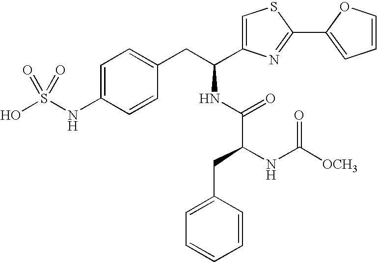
C1=C(NS(O)(=O)=O)C=CC(CC(NC(C(NC([OCH3])=O)CC2=CC=CC=C2)=O)C2=CSC(C3=CC=CO3)=N2)=C1
